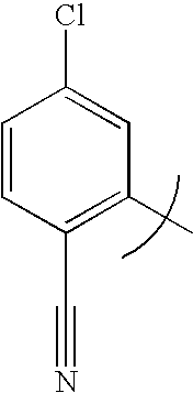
C1=CC(C#N)=C(C)C=C1Cl
